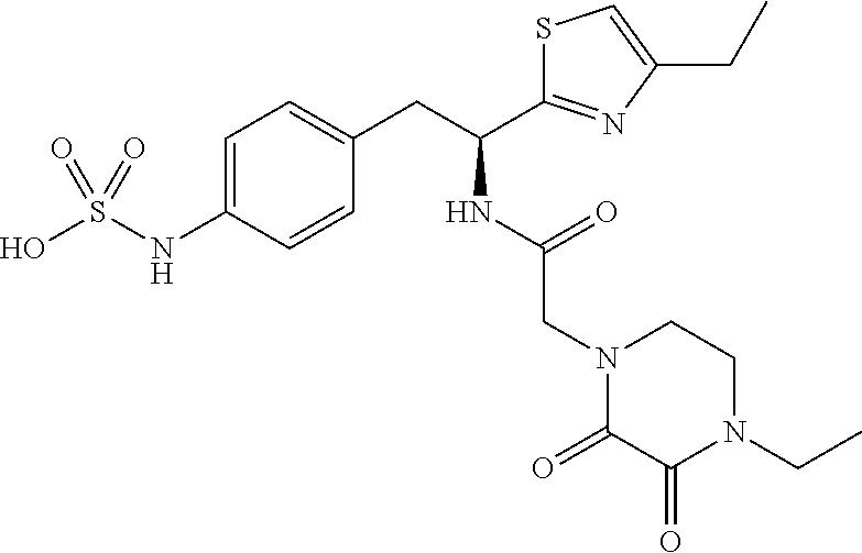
C1=C(NS(O)(=O)=O)C=CC(CC(C2=NC(CC)=CS2)NC(CN2CCN(CC)C(=O)C2=O)=O)=C1
